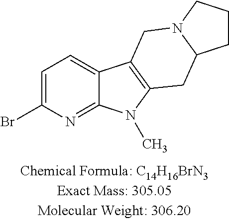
C1=C(Br)N=C2C(=C1)C1=C(N2C)CC2N(C1)CCC2
